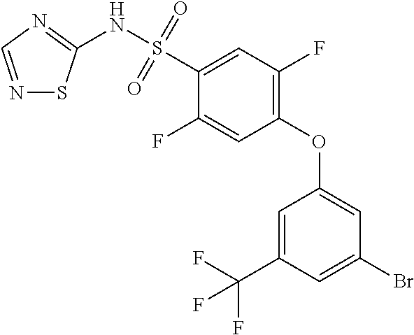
N1=CN=C(NS(C2=CC(F)=C(OC3=CC(Br)=CC(C(F)(F)F)=C3)C=C2F)(=O)=O)S1
